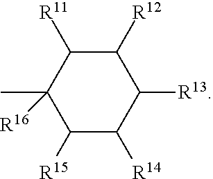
C1([R11])C(C)([R16])C([R15])C([R14])C([R13])C1[R12]
